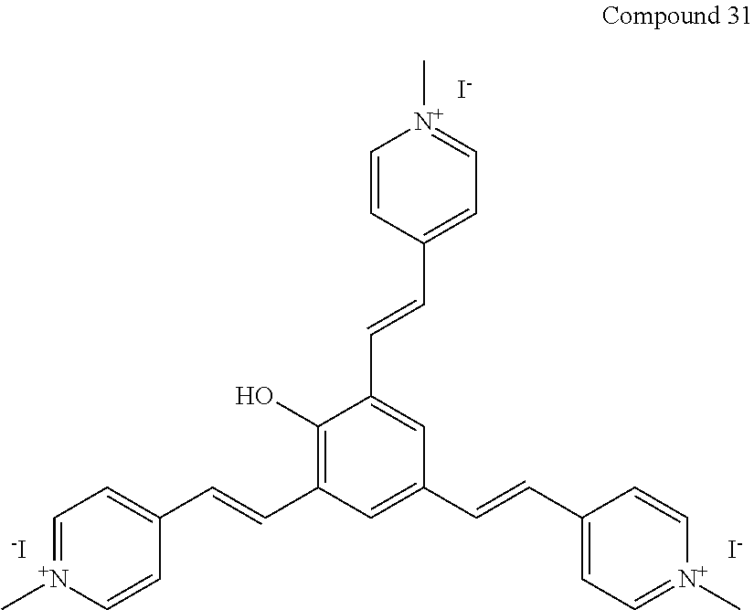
C1=[N+](C)C=CC(C=CC2=C(O)C(C=CC3=CC=[N+](C)C=C3)=CC(C=CC3=CC=[N+](C)C=C3)=C2)=C1.[I-].[-I].[I-]
